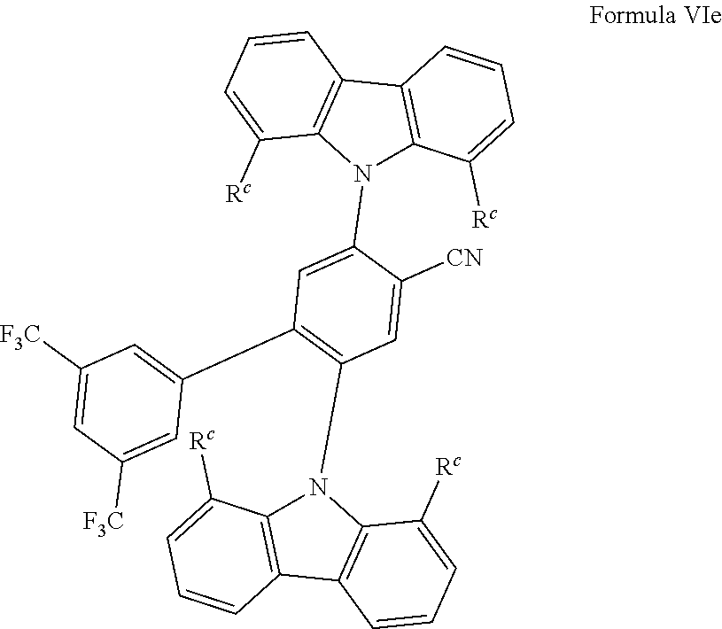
C1=C(N2C3=C(C4=C2C([Rc])=CC=C4)C=CC=C3[Rc])C([CN])=CC(N2C3=C(C4=C2C([Rc])=CC=C4)C=CC=C3[Rc])=C1C1=CC([F3C])=CC([F3C])=C1
